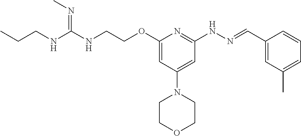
N(C(NCCC)=NC)CCOC1=CC(N2CCOCC2)=CC(NN=CC2=CC(C)=CC=C2)=N1
